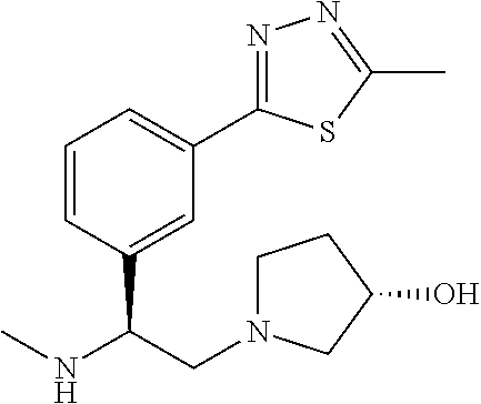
CNC(CN1CCC(O)C1)C1=CC(C2=NN=C(C)S2)=CC=C1
